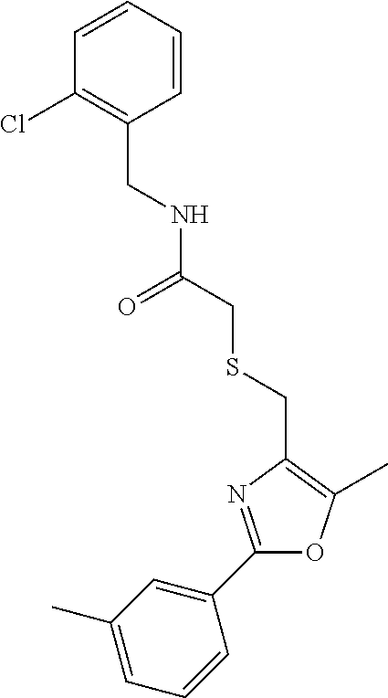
C1=C(C)C=C(C2=NC(CSCC(=O)NCC3=C(Cl)C=CC=C3)=C(C)O2)C=C1
